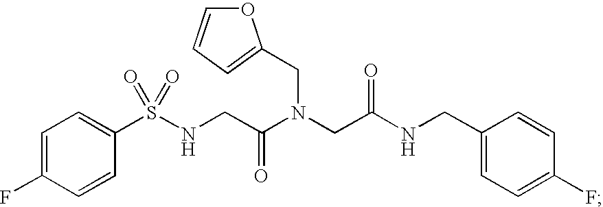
C1=C(F)C=CC(S(NCC(N(CC(NCC2=CC=C(F)C=C2)=O)CC2=CC=CO2)=O)(=O)=O)=C1
